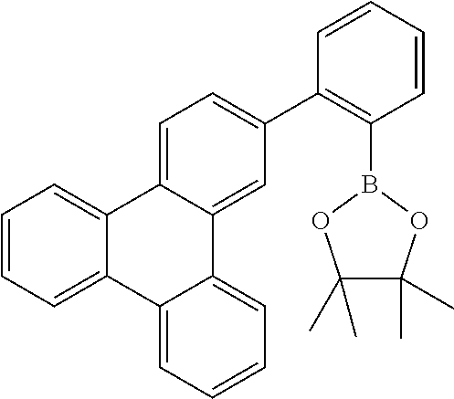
C12=CC=CC=C1C1=CC=CC=C1C1=CC=C(C3=C(B4OC(C)(C)C(C)(C)O4)C=CC=C3)C=C21
